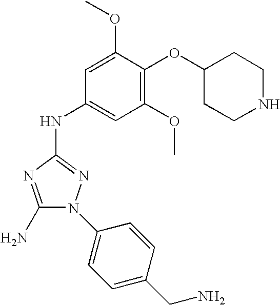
N(C1=NN(C2=CC=C(CN)C=C2)C(N)=N1)C1=CC(OC)=C(OC2CCNCC2)C(OC)=C1
